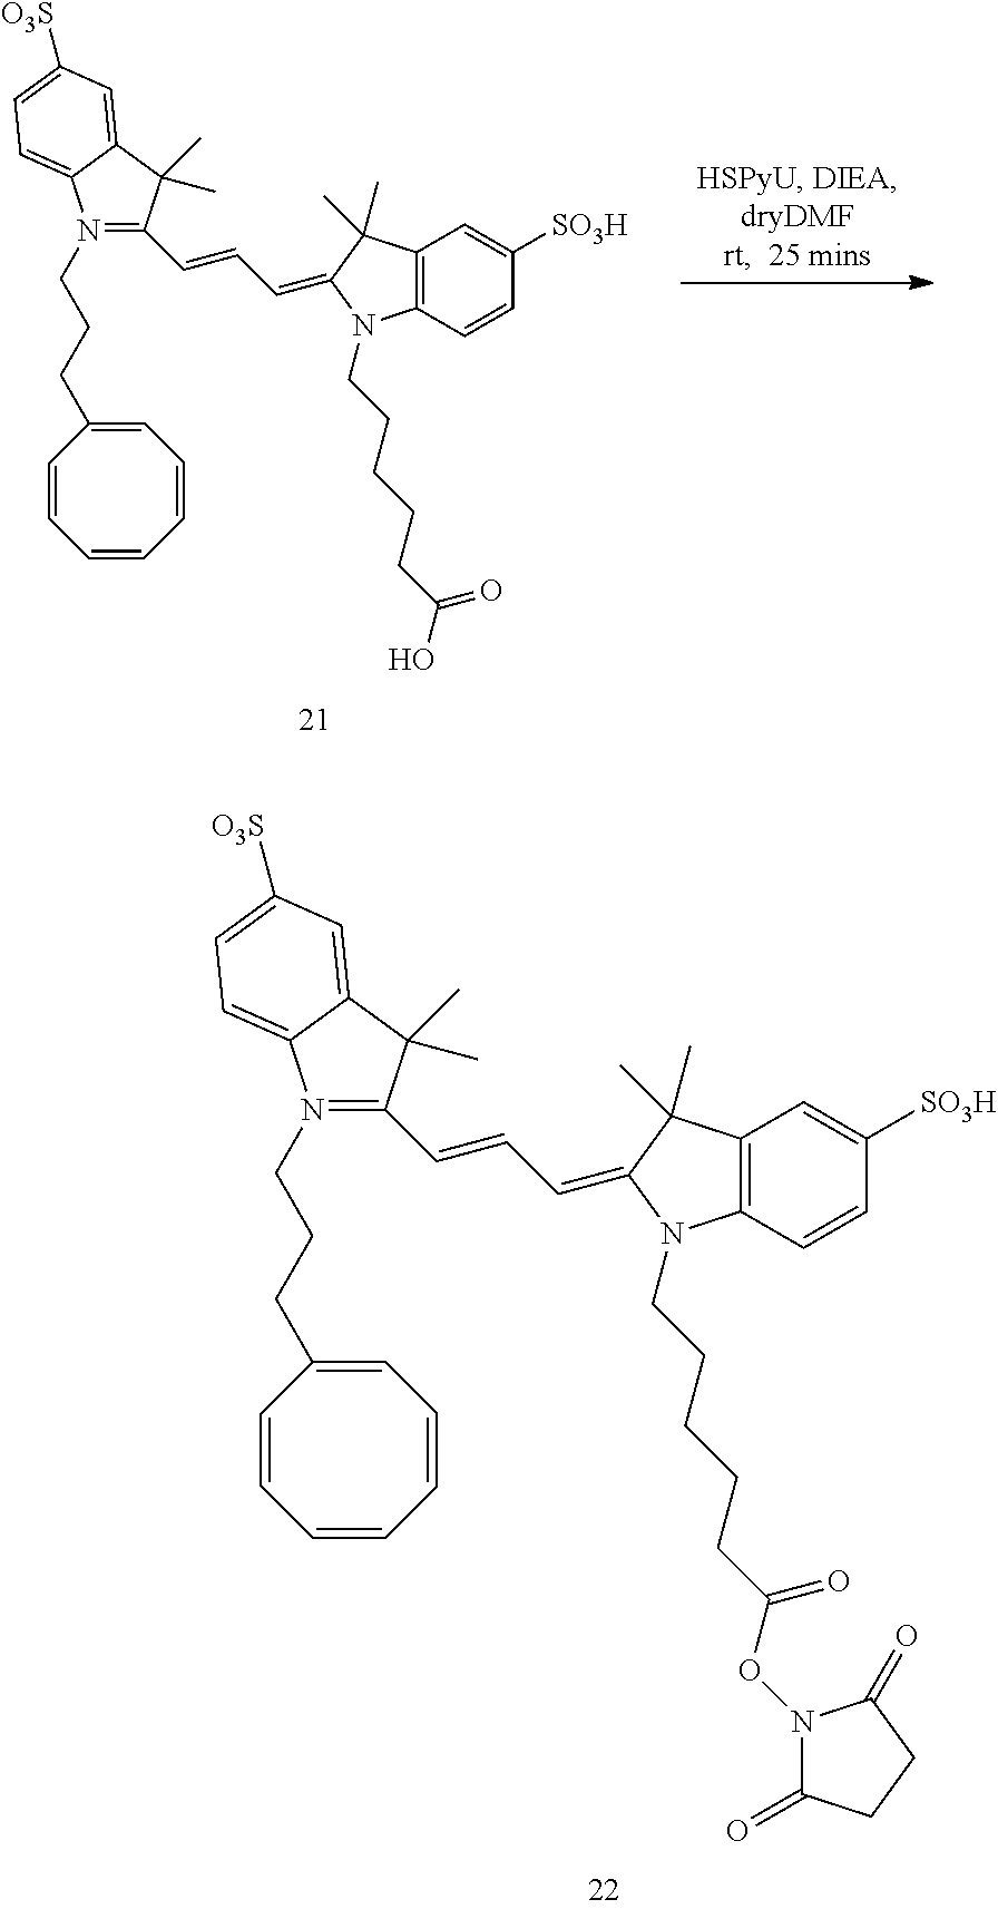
N1(CCCCCC(ON2C(=O)CCC2=O)=O)C2=C(C(C)(C)C1=CC=CC1=N(CCCC3=CC=CC=CC=C3)C3=CC=C([O3S])C=C3C1(C)C)C=C([SO3H])C=C2.N1(CCCCCC(O)=O)C2=C(C(C)(C)C1=CC=CC1=N(CCCC3=CC=CC=CC=C3)C3=CC=C([O3S])C=C3C1(C)C)C=C([SO3H])C=C2
